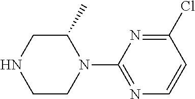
C1C(C)N(C2=NC=CC(Cl)=N2)CCN1
